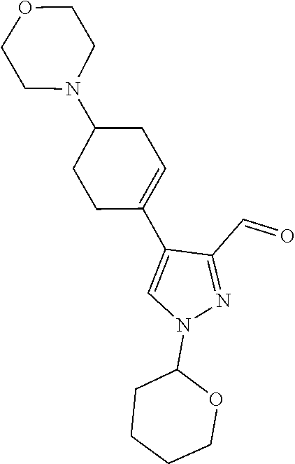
C1CCCOC1N1C=C(C2=CCC(N3CCOCC3)CC2)C(C=O)=N1
